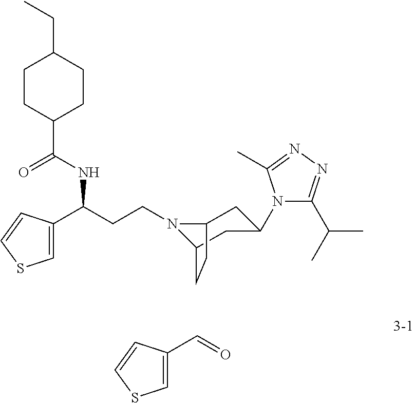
N1(CCC(C2=CSC=C2)NC(C2CCC(CC)CC2)=O)C2CC(N3C(C(C)C)=NN=C3C)CC1CC2.C1=C(C=O)C=CS1
